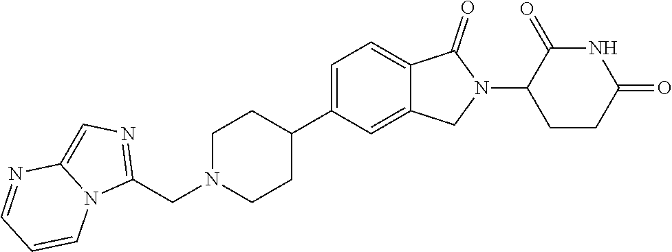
C1N(CC2=NC=C3N2C=CC=N3)CCC(C2=CC=C3C(=C2)CN(C2CCC(=O)NC2=O)C3=O)C1
